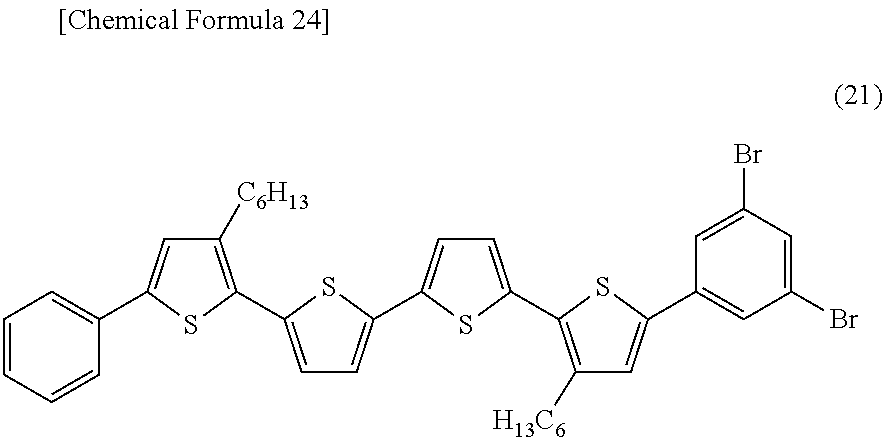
C1([C6H13])=C(C2=CC=C(C3=CC=C(C4=C([H13C6])C=C(C5=CC(Br)=CC(Br)=C5)S4)S3)S2)SC(C2=CC=CC=C2)=C1
